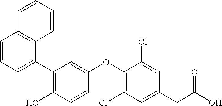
C1=CC=C(C2=C(O)C=CC(OC3=C(Cl)C=C(CC(O)=O)C=C3Cl)=C2)C2=C1C=CC=C2
